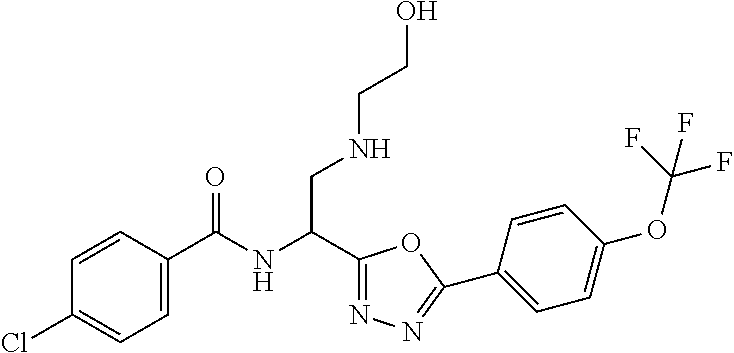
C1(C(NC(C2=CC=C(Cl)C=C2)=O)CNCCO)=NN=C(C2=CC=C(OC(F)(F)F)C=C2)O1
